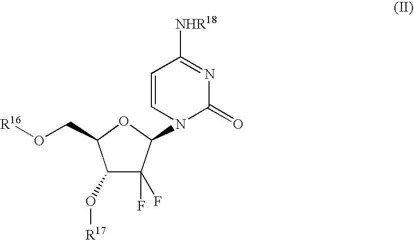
C1(O[R17])C(F)(F)C(N2C(=O)N=C([NHR18])C=C2)OC1CO[R16]
